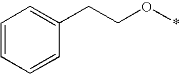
C1=CC=CC(CCO*)=C1
